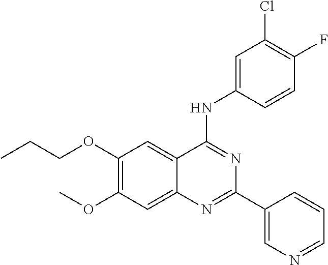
C(COC1=C(OC)C=C2C(=C1)C(NC1=CC(Cl)=C(F)C=C1)=NC(C1=CN=CC=C1)=N2)C
